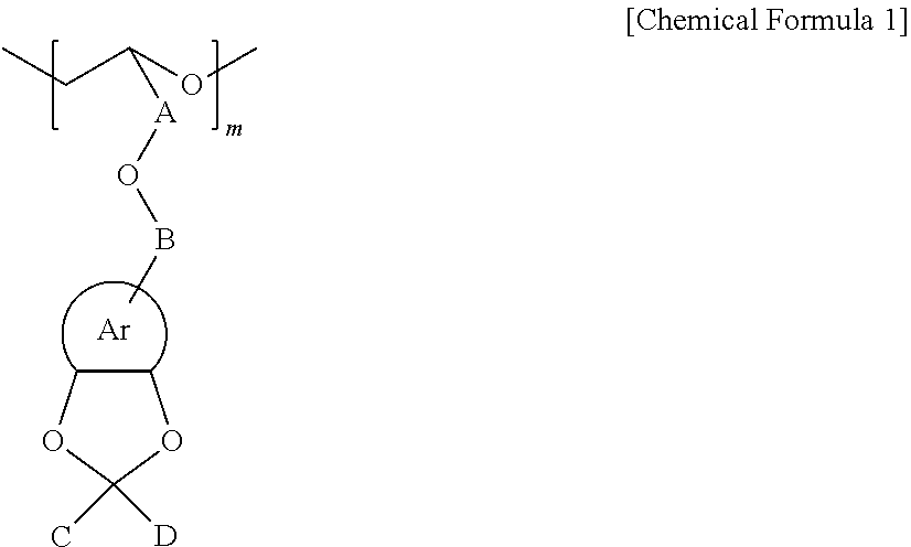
C1COC([D])(C)O1.CBO[A]C(CC)OC.[Ar]
